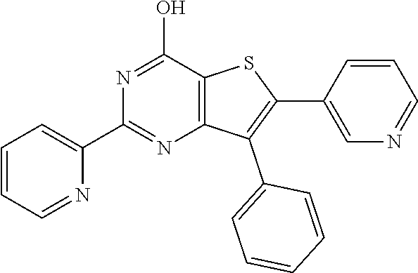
C12=C(C(O)=NC(C3=CC=CC=N3)=N1)SC(C1=CN=CC=C1)=C2C1=CC=CC=C1
